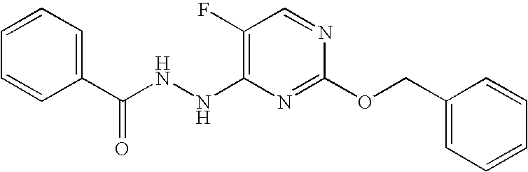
C1(F)=C(NNC(C2=CC=CC=C2)=O)N=C(OCC2=CC=CC=C2)N=C1
